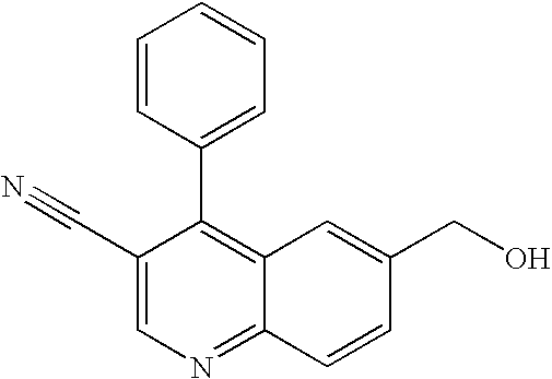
C1(C#N)=CN=C2C(=C1C1=CC=CC=C1)C=C(CO)C=C2
